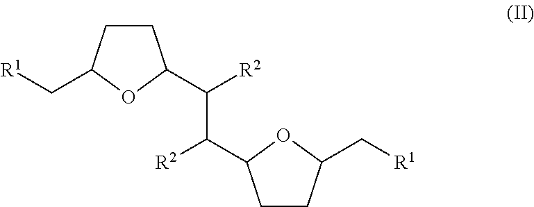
C1CC(C[R1])OC1C([R2])C([R2])C1CCC(C[R1])O1
